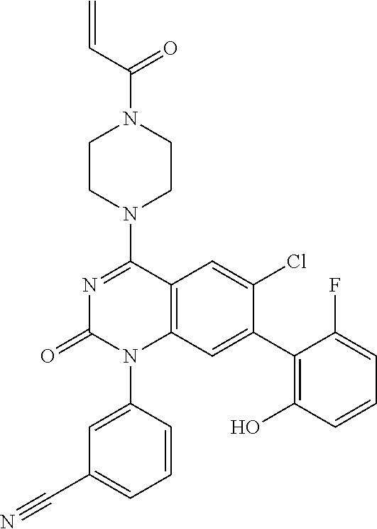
C(N1CCN(C2=NC(=O)N(C3=CC(C#N)=CC=C3)C3=C2C=C(Cl)C(C2=C(O)C=CC=C2F)=C3)CC1)(C=C)=O
